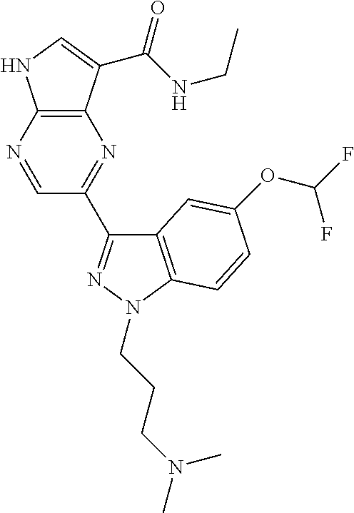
C12=C(N=CC(C3=NN(CCCN(C)C)C4=C3C=C(OC(F)F)C=C4)=N1)NC=C2C(NCC)=O
